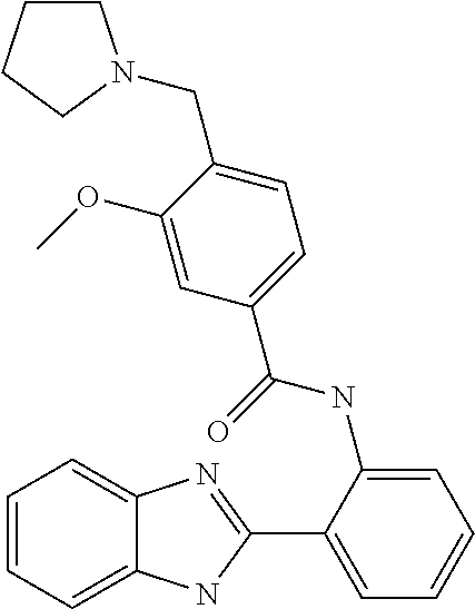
C1(C2=NC3=CC=CC=C3N2)=CC=CC=C1NC(C1=CC=C(CN2CCCC2)C(OC)=C1)=O
